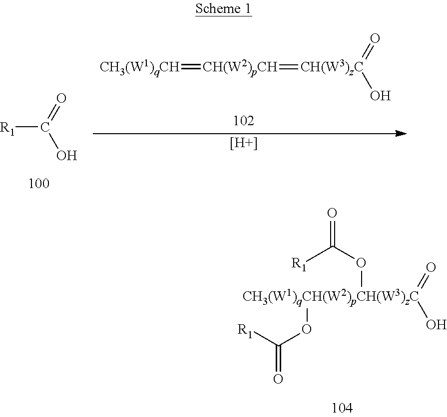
[CH3(W1)qCH]=[CH(W2)pCH]=[CH(W3)zC](=O)O.[R1]C(O)=O.[H].[CH3(W1)qCH(W2)pCH(W3)zC](=O)(O)(OC([R1])=O)OC([R1])=O
